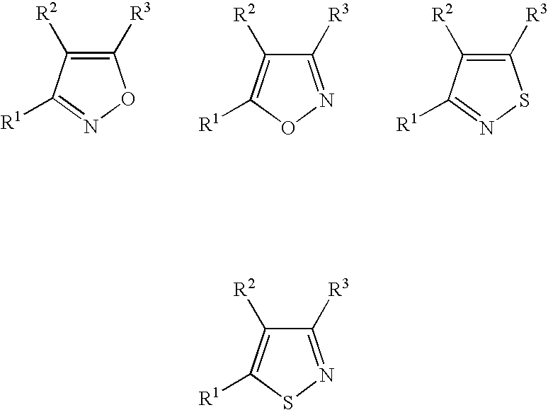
C1([R3])=C([R2])C([R1])=NO1.C1([R3])=NOC([R1])=C1[R2].C1([R3])=C([R2])C([R1])=NS1.C1([R3])=NSC([R1])=C1[R2]
